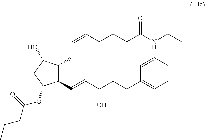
C(=CCCCC(NCC)=O)CC1C(C=CC(CCC2=CC=CC=C2)O)C(OC(CCC)=O)CC1O
